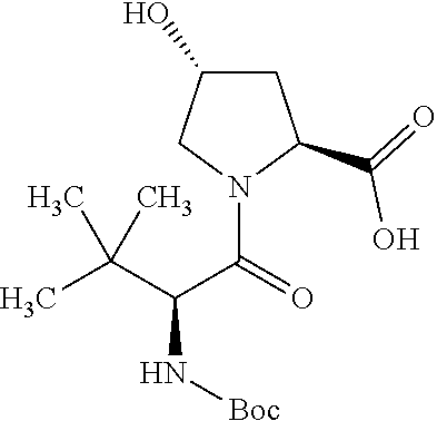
C1C(O)CN(C(C(C(C)(C)C)N[Boc])=O)C1C(=O)O
